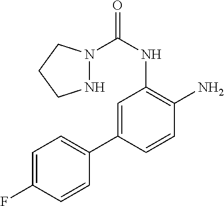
C1=C(C2=CC=C(F)C=C2)C=CC(N)=C1NC(=O)N1NCCC1
